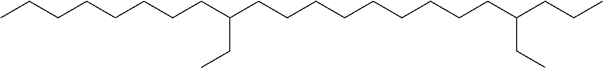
CCCCCCCCC(CCCCCCCCCC(CCC)CC)CC
